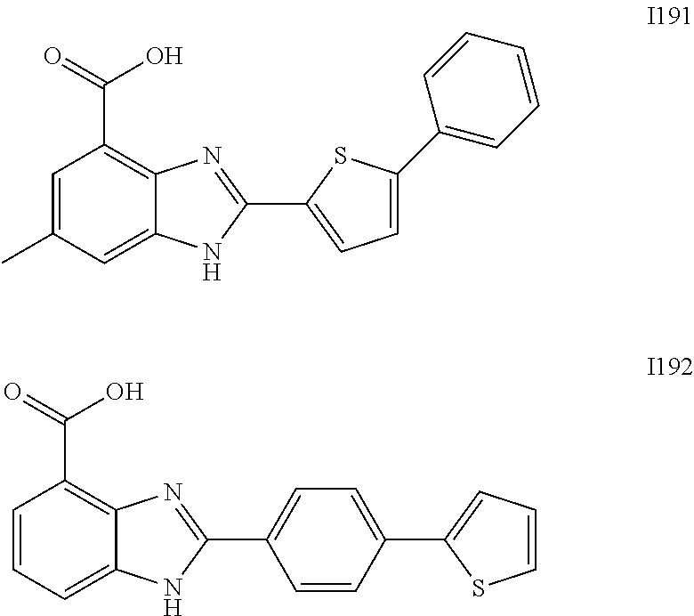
C1=C(C)C=C2C(=C1C(=O)O)N=C(C1=CC=C(C3=CC=CC=C3)S1)N2.C1=CC=C2C(=C1C(=O)O)N=C(C1=CC=C(C3=CC=CS3)C=C1)N2
